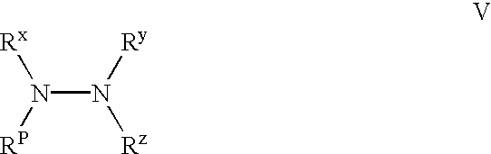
N(N([Ry])[Rz])([RP])[Rx]
